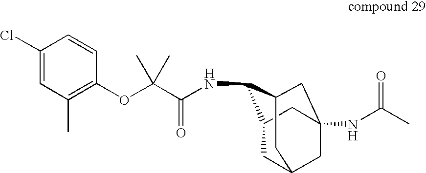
C1(Cl)=CC(C)=C(OC(C(NC2C3CC4CC(NC(C)=O)(CC2C4)C3)=O)(C)C)C=C1
